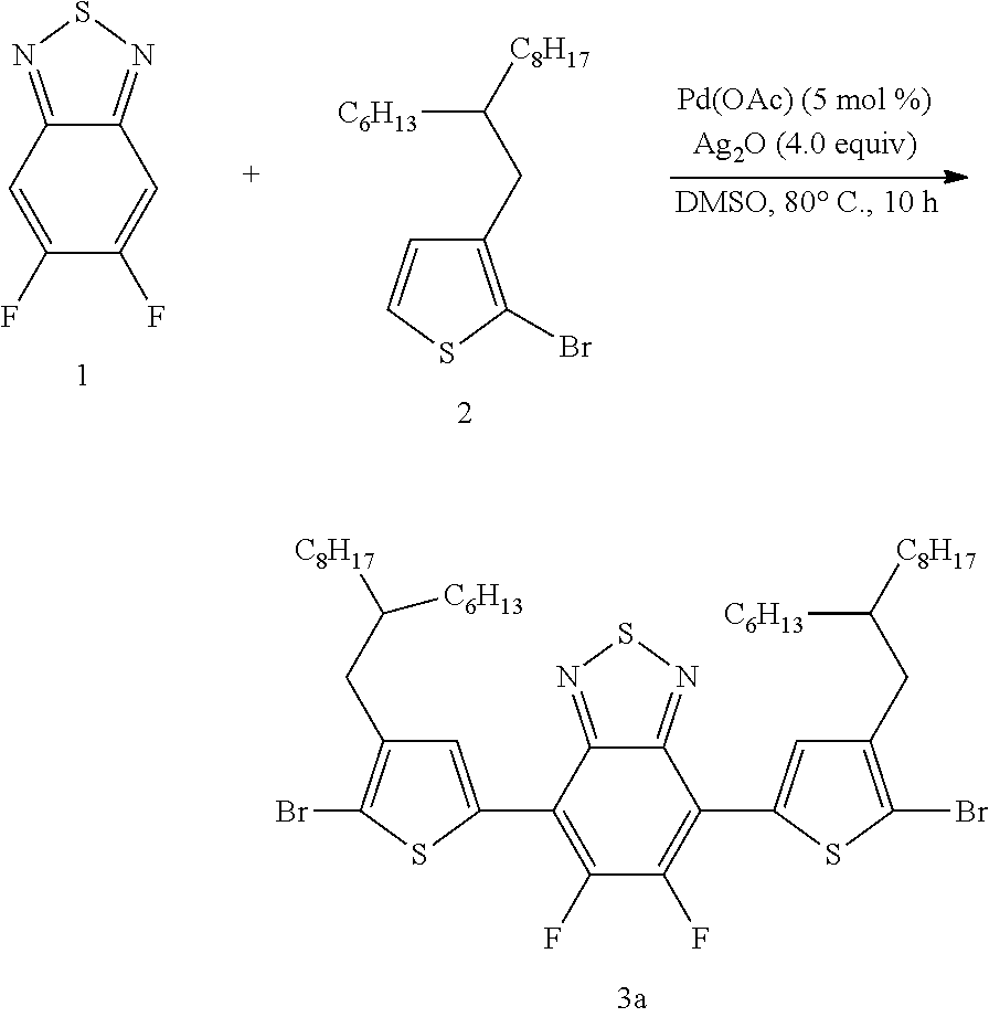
C1(CC([C6H13])[C8H17])=C(Br)SC(C2=C(F)C(F)=C(C3=CC(CC([C8H17])[C6H13])=C(Br)S3)C3=NSN=C32)=C1.C12=NSN=C1C=C(F)C(F)=C2.C1(CC([C6H13])[C8H17])=C(Br)SC=C1
